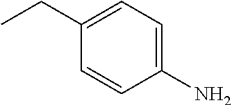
C1(N)=CC=C(CC)C=C1
